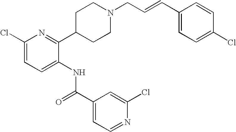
C1(Cl)=CC=C(NC(C2=CC=NC(Cl)=C2)=O)C(C2CCN(CC=CC3=CC=C(Cl)C=C3)CC2)=N1
